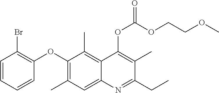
C1=CC=CC(OC2=C(C)C=C3C(=C2C)C(OC(OCCOC)=O)=C(C)C(CC)=N3)=C1Br
